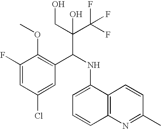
C1(F)=CC(Cl)=CC(C(NC2=CC=CC3=C2C=CC(C)=N3)C(C(F)(F)F)(CO)O)=C1OC
